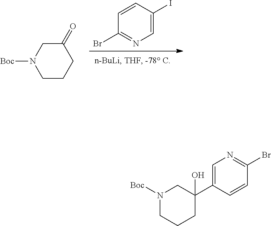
C1(Br)=NC=C(I)C=C1.C1C(=O)CN([Boc])CC1.C1=C(C2(O)CN([Boc])CCC2)C=CC(Br)=N1
